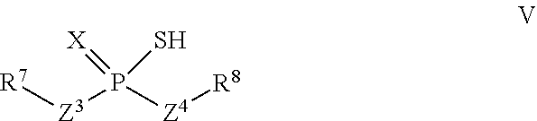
[Z3](P([Z4][R8])(=[X])S)[R7]
